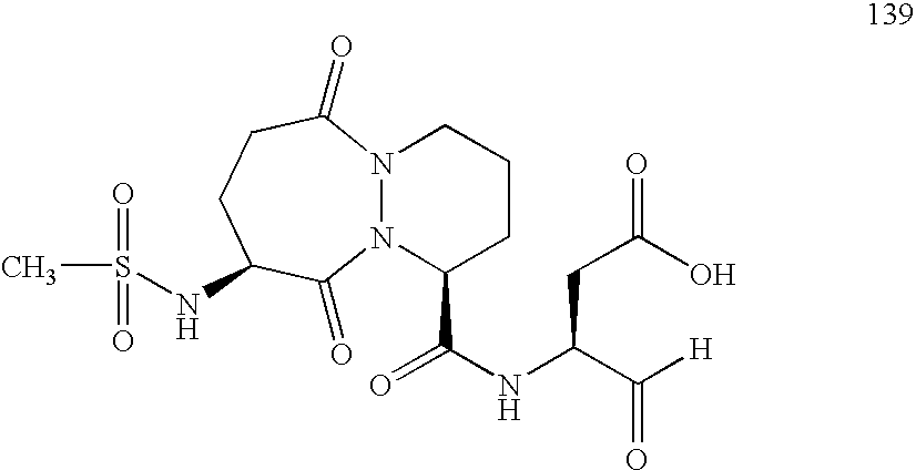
N12N(C(=O)CCC(NS(C)(=O)=O)C1=O)CCCC2C(NC(CC(=O)O)C(=O)[H])=O
